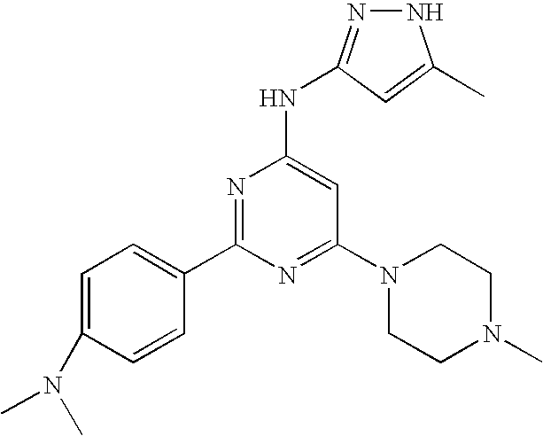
N1N=C(NC2=CC(N3CCN(C)CC3)=NC(C3=CC=C(N(C)C)C=C3)=N2)C=C1C
